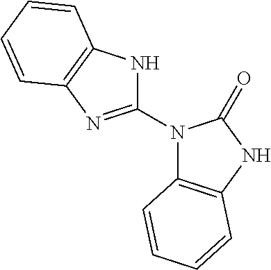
C1(N2C3=C(NC2=O)C=CC=C3)=NC2=C(N1)C=CC=C2
